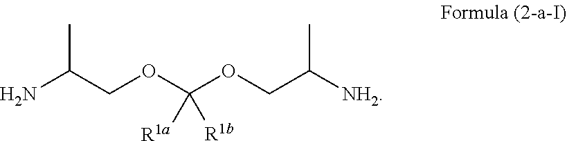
NC(COC(OCC([NH2])C)([R1a])[R1b])C
